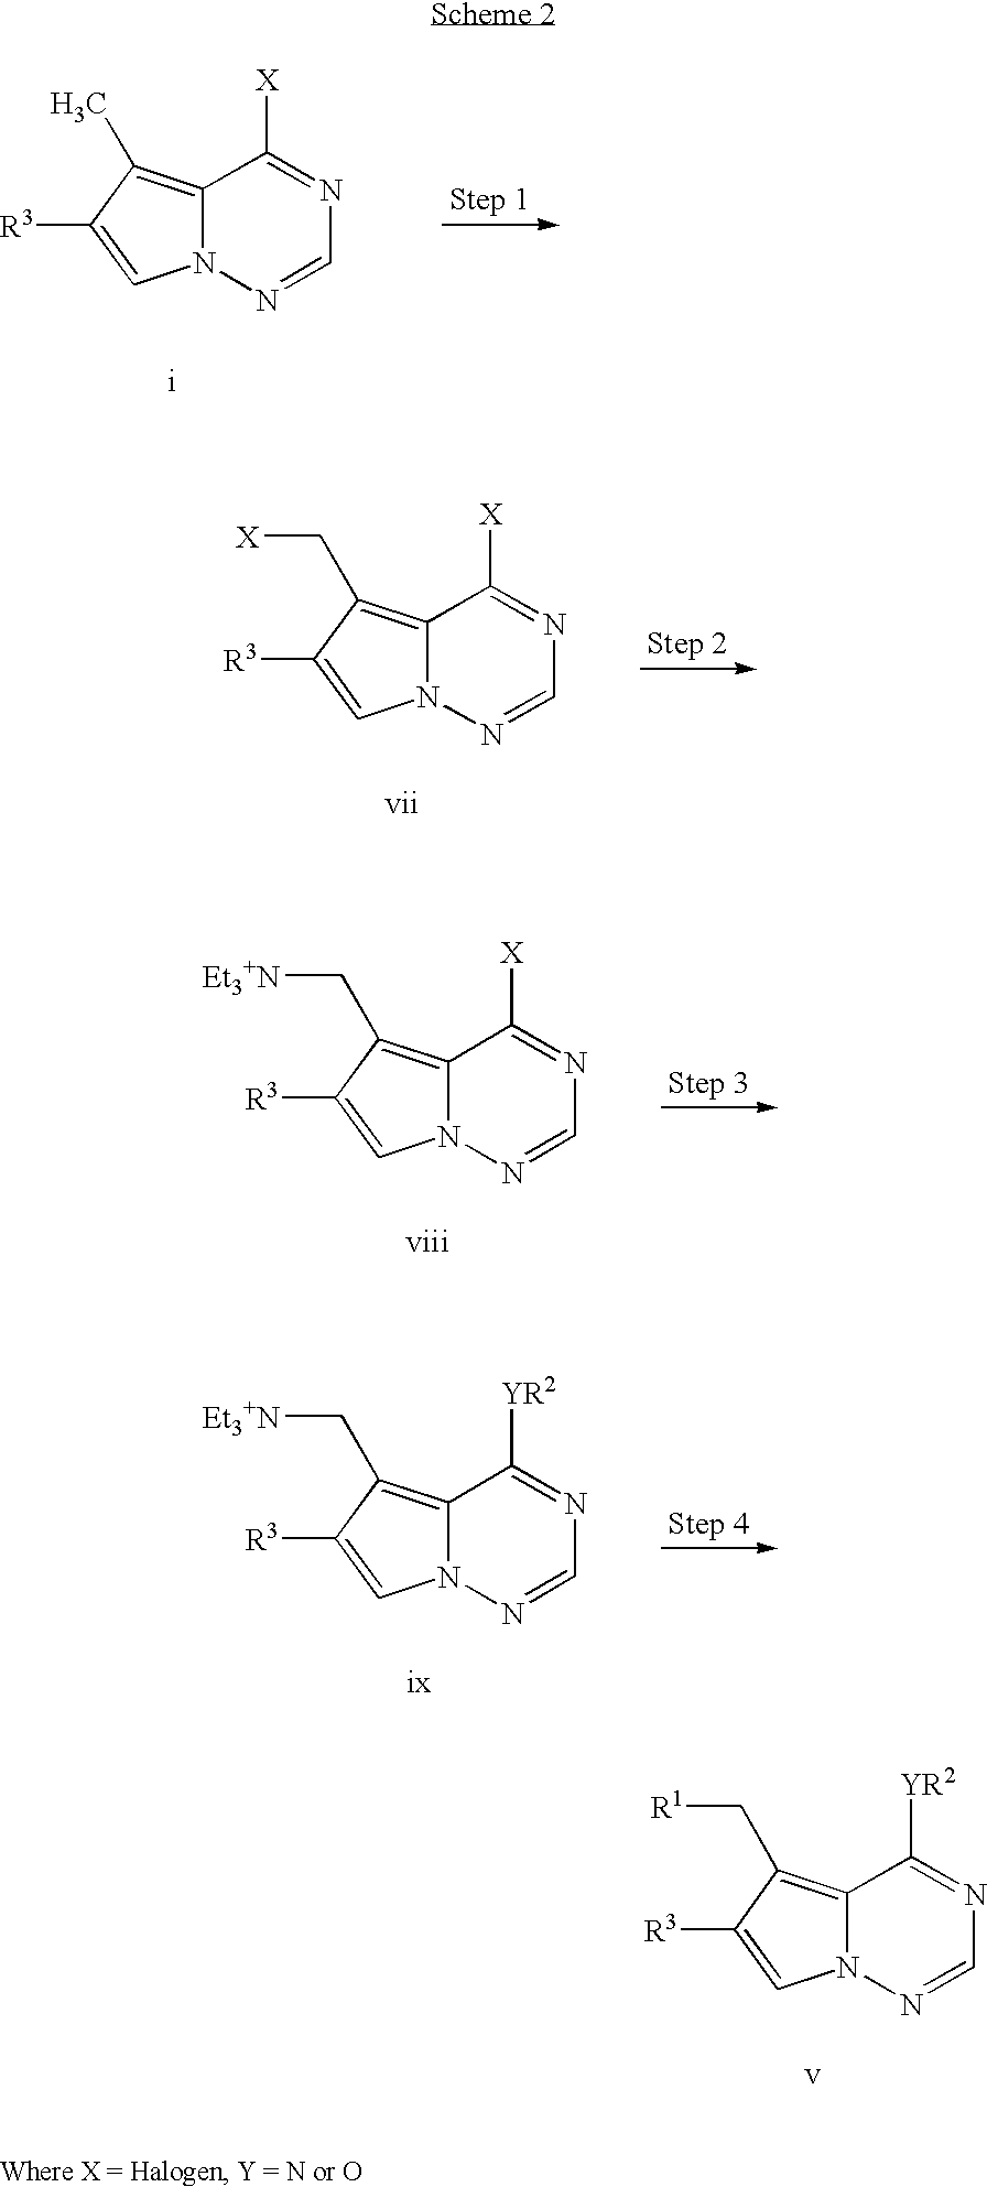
C12=C(C[R1])C([R3])=CN1N=CN=C2[YR2].C12=C(C)C([R3])=CN1N=CN=C2[X].C12=C(C[X])C([R3])=CN1N=CN=C2[X].C12=C(C[Et3+N])C([R3])=CN1N=CN=C2[X].C12=C(C[Et3+N])C([R3])=CN1N=CN=C2[YR2]
